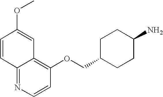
O(CC1CCC(N)CC1)C1=C2C(=NC=C1)C=CC(OC)=C2
